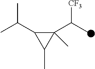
C(C1C(C(C)[CF3])(C)C1C)(C)C
